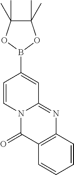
N12C(=NC3=C(C1=O)C=CC=C3)C=C(B1OC(C)(C)C(C)(C)O1)C=C2
